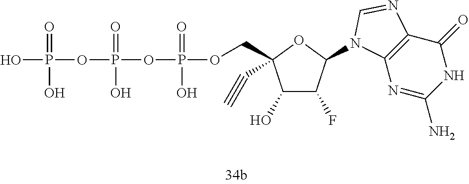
OP(=O)(O)OP(=O)(O)OP(=O)(O)OCC1(C#C)C(O)C(F)C(N2C3=C(C(=O)NC(N)=N3)N=C2)O1
